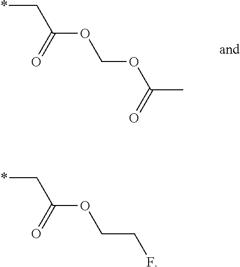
*CC(OCOC(C)=O)=O.*CC(OCCF)=O
